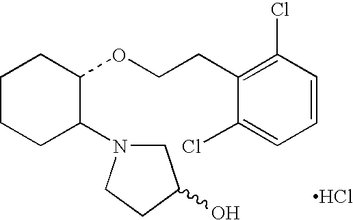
Cl.C1CCC(N2CC(O)CC2)C(OCCC2=C(Cl)C=CC=C2Cl)C1
